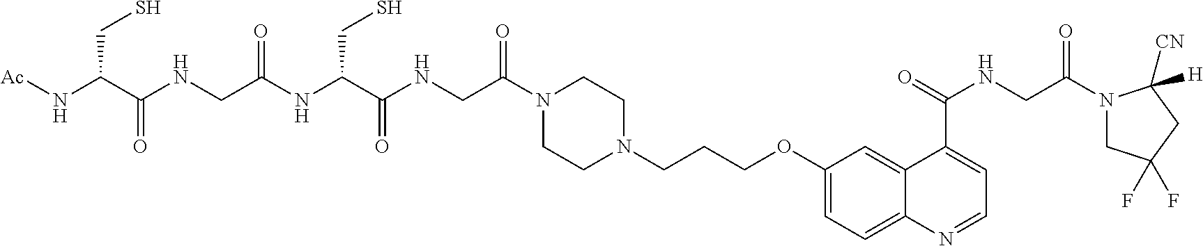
C1CN(CCCOC2=CC=C3C(=C2)C(C(=O)NCC(N2CC(F)(F)CC2([CN])[H])=O)=CC=N3)CCN1C(CNC(C(NC(CNC(C(N[Ac])CS)=O)=O)CS)=O)=O
